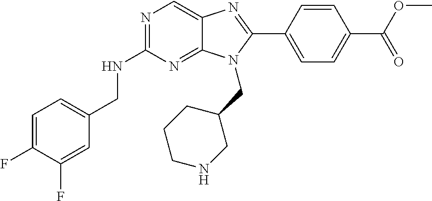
C1=C(F)C(F)=CC(CNC2=NC=C3C(=N2)N(CC2CCCNC2)C(C2=CC=C(C(OC)=O)C=C2)=N3)=C1
